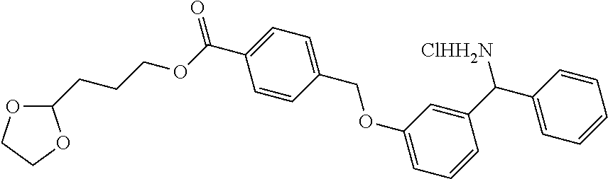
C1=CC(C(C2=CC(OCC3=CC=C(C(OCCCC4OCCO4)=O)C=C3)=CC=C2)[ClHH2N])=CC=C1
